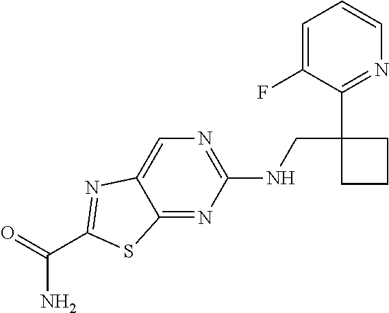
C1(NCC2(C3=NC=CC=C3F)CCC2)=NC=C2C(=N1)SC(C(=O)N)=N2
